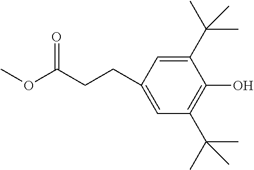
C1(CCC(OC)=O)=CC(C(C)(C)C)=C(O)C(C(C)(C)C)=C1
